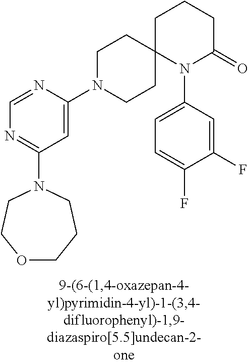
C1=NC(N2CCC3(CC2)N(C2=CC=C(F)C(F)=C2)C(=O)CCC3)=CC(N2CCOCCC2)=N1
